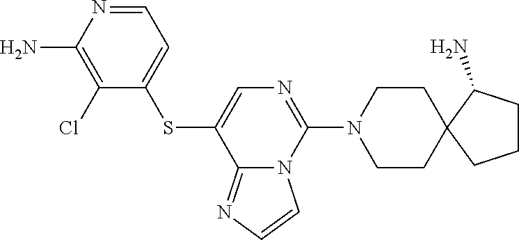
C1=NC(N)=C(Cl)C(SC2=CN=C(N3CCC4(CC3)CCCC4N)N3C2=NC=C3)=C1
